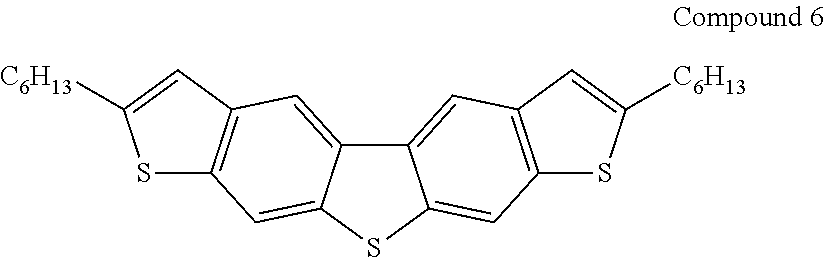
C12=CC3=C(C=C1SC1=CC4=C(C=C21)C=C([C6H13])S4)SC([C6H13])=C3
